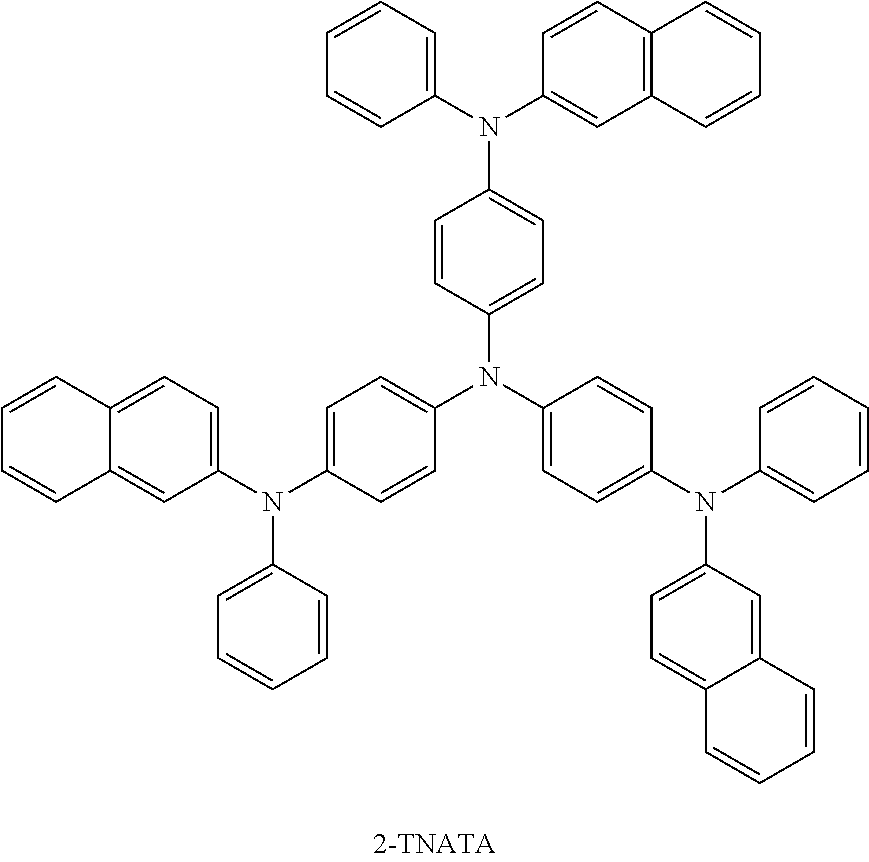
C1=CC2=CC=C(N(C3=CC=CC=C3)C3=CC=C(N(C4=CC=C(N(C5=CC6=C(C=C5)C=CC=C6)C5=CC=CC=C5)C=C4)C4=CC=C(N(C5=CC=C6C(=C5)C=CC=C6)C5=CC=CC=C5)C=C4)C=C3)C=C2C=C1
